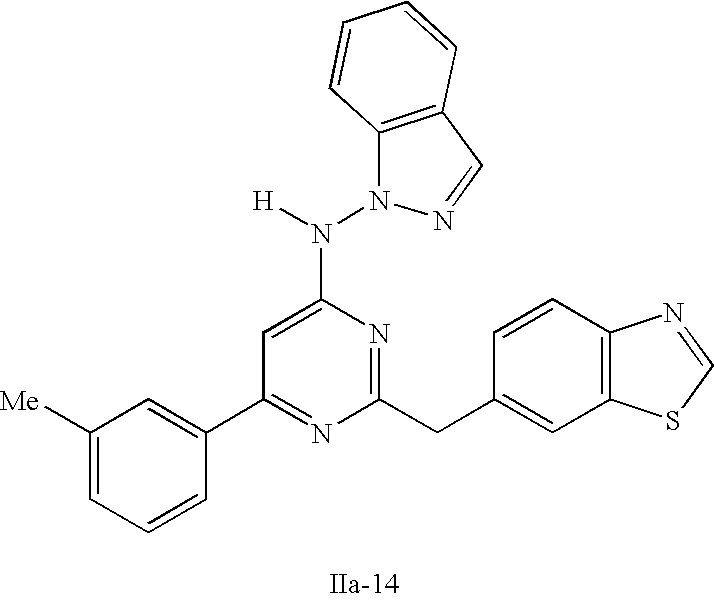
C1(C2=NC(CC3=CC4=C(C=C3)N=CS4)=NC(N([H])N3C4=C(C=N3)C=CC=C4)=C2)=CC([Me])=CC=C1
